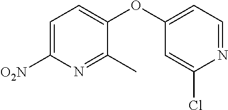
C1=C([O2N])N=C(C)C(OC2=CC=NC(Cl)=C2)=C1
